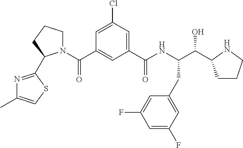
C1(C(N2CCCC2C2=NC(C)=CS2)=O)=CC(C(NC(C(O)C2CCCN2)CC2=CC(F)=CC(F)=C2)=O)=CC(Cl)=C1
